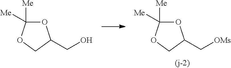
O1C([Me])([Me])OCC1C[OMs].O1C([Me])([Me])OCC1CO
